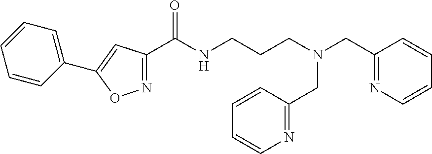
N1=C(C(NCCCN(CC2=NC=CC=C2)CC2=NC=CC=C2)=O)C=C(C2=CC=CC=C2)O1
